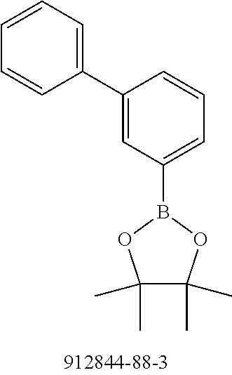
C1(C2=CC=CC=C2)=CC(B2OC(C)(C)C(C)(C)O2)=CC=C1
